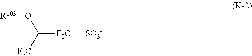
[R103]OC([F2C][SO3-])[F3C]
